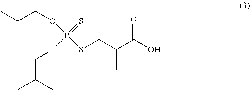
C(CSP(OCC(C)C)(=S)OCC(C)C)(C(O)=O)C
